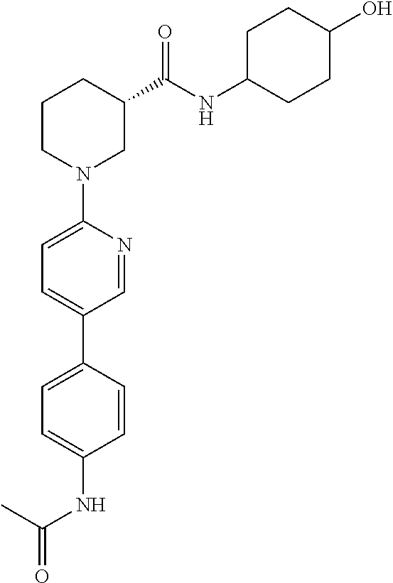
C1=NC(N2CC(C(NC3CCC(O)CC3)=O)CCC2)=CC=C1C1=CC=C(NC(=O)C)C=C1
